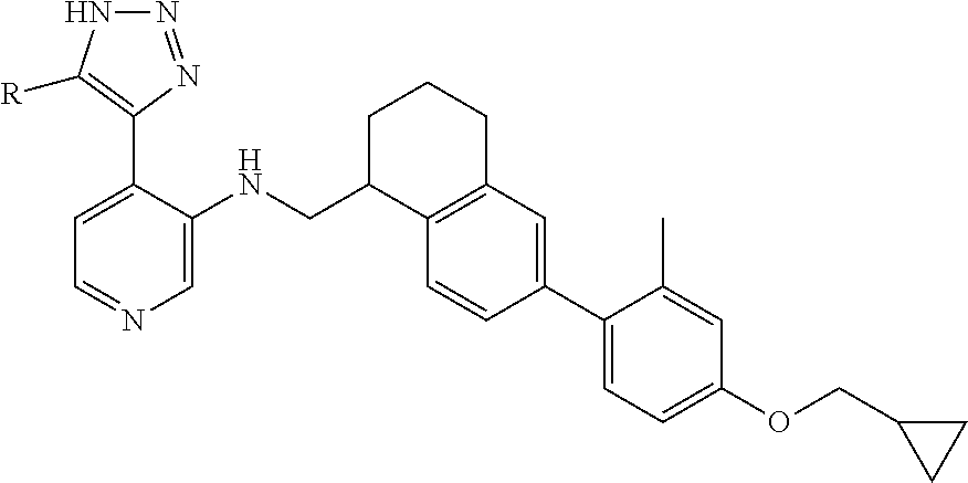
C1=C(C2=C([R])NN=N2)C(NCC2C3=C(CCC2)C=C(C2=CC=C(OCC4CC4)C=C2C)C=C3)=CN=C1
